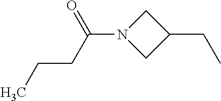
N1(C(CCC)=O)CC(CC)C1
